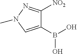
C1(B(O)O)=CN(C)N=C1[NO2]
